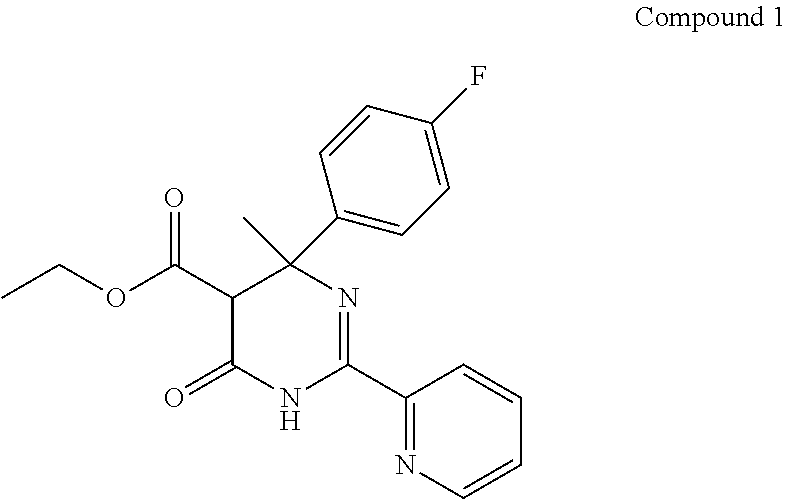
C1(C2=NC(C)(C3=CC=C(F)C=C3)C(C(OCC)=O)C(=O)N2)=NC=CC=C1
